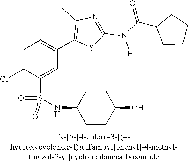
C1=C(Cl)C(S(NC2CCC(O)CC2)(=O)=O)=CC(C2=C(C)N=C(N([H])C(C3CCCC3)=O)S2)=C1
